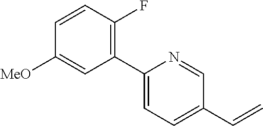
C1(C2=CC=C(C=C)C=N2)=C(F)C=CC([MeO])=C1
